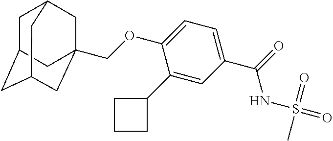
C(OC1=CC=C(C(=O)NS(=O)(=O)C)C=C1C1CCC1)C12CC3CC(CC(C1)C3)C2
